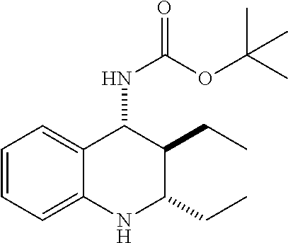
N1C(CC)C(CC)C(NC(OC(C)(C)C)=O)C2=CC=CC=C12
